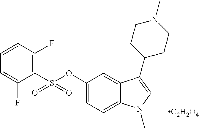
C1(S(OC2=CC=C3C(=C2)C(C2CCN(C)CC2)=CN3C)(=O)=O)=C(F)C=CC=C1F.[C2H2O4]
